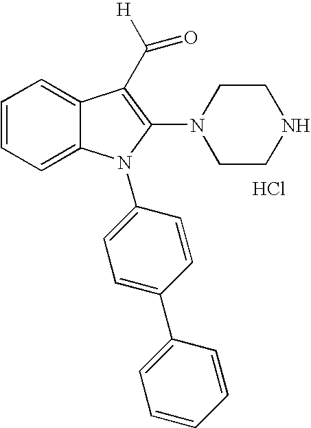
C1=CC=C2C(=C1)C(C([H])=O)=C(N1CCNCC1)N2C1=CC=C(C2=CC=CC=C2)C=C1.Cl
